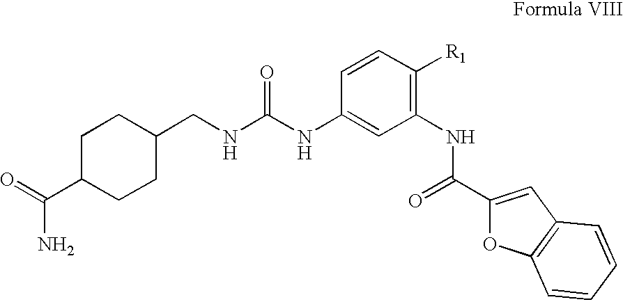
C(=O)(NC1=C([R1])C=CC(NC(NCC2CCC(C(N)=O)CC2)=O)=C1)C1=CC2=C(O1)C=CC=C2
